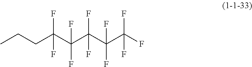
C(C(C(C(C(C(F)(F)F)(F)F)(F)F)(F)F)(F)F)CC
